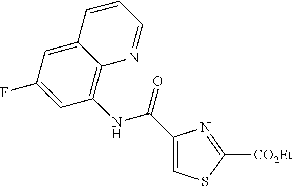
C12=CC(F)=CC(NC(=O)C3=CSC([CO2Et])=N3)=C1N=CC=C2
